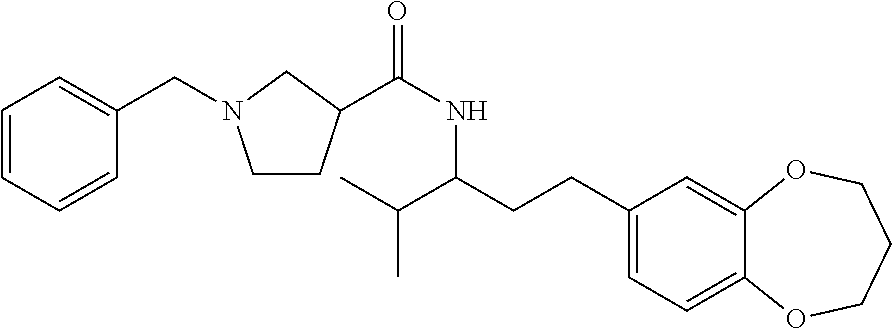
C1(CCC(NC(=O)C2CCN(CC3=CC=CC=C3)C2)C(C)C)=CC=C2C(=C1)OCCCO2
